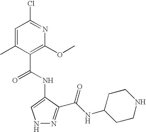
C1=C(C)C(C(NC2=CNN=C2C(=O)NC2CCNCC2)=O)=C(OC)N=C1Cl
